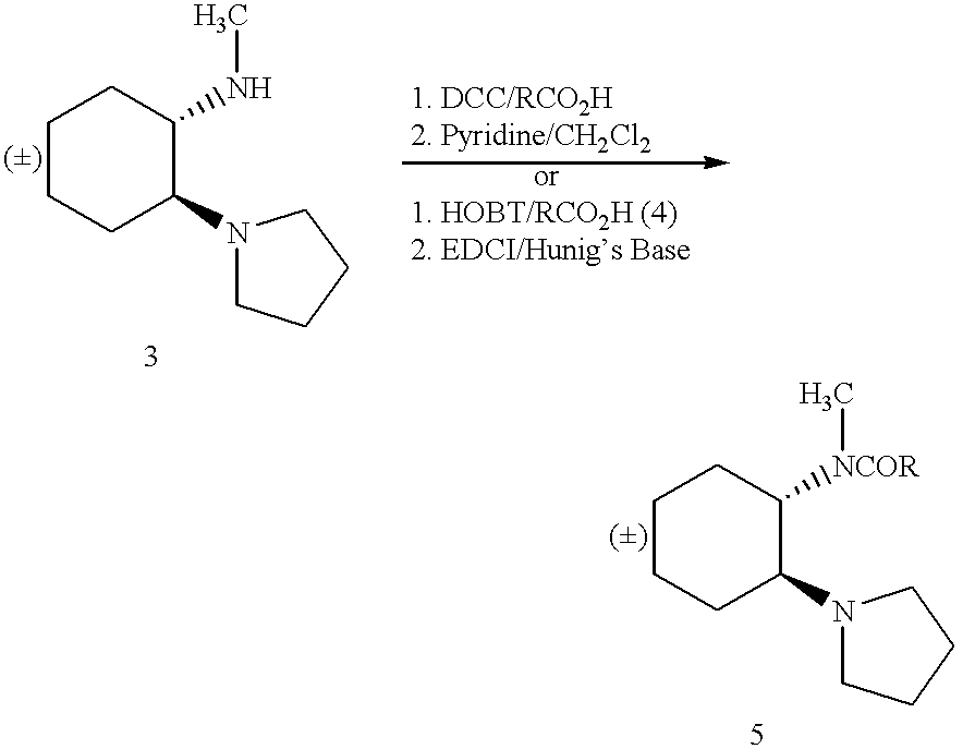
C1CCC(N2CCCC2)C(NC)C1.C1CCC(N2CCCC2)C([NCOR]C)C1
